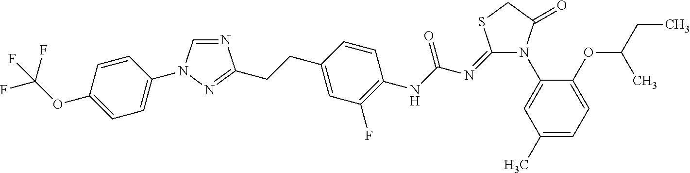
N1=CN(C2=CC=C(OC(F)(F)F)C=C2)N=C1CCC1=CC(F)=C(NC(N=C2N(C3=CC(C)=CC=C3OC(CC)C)C(=O)CS2)=O)C=C1
